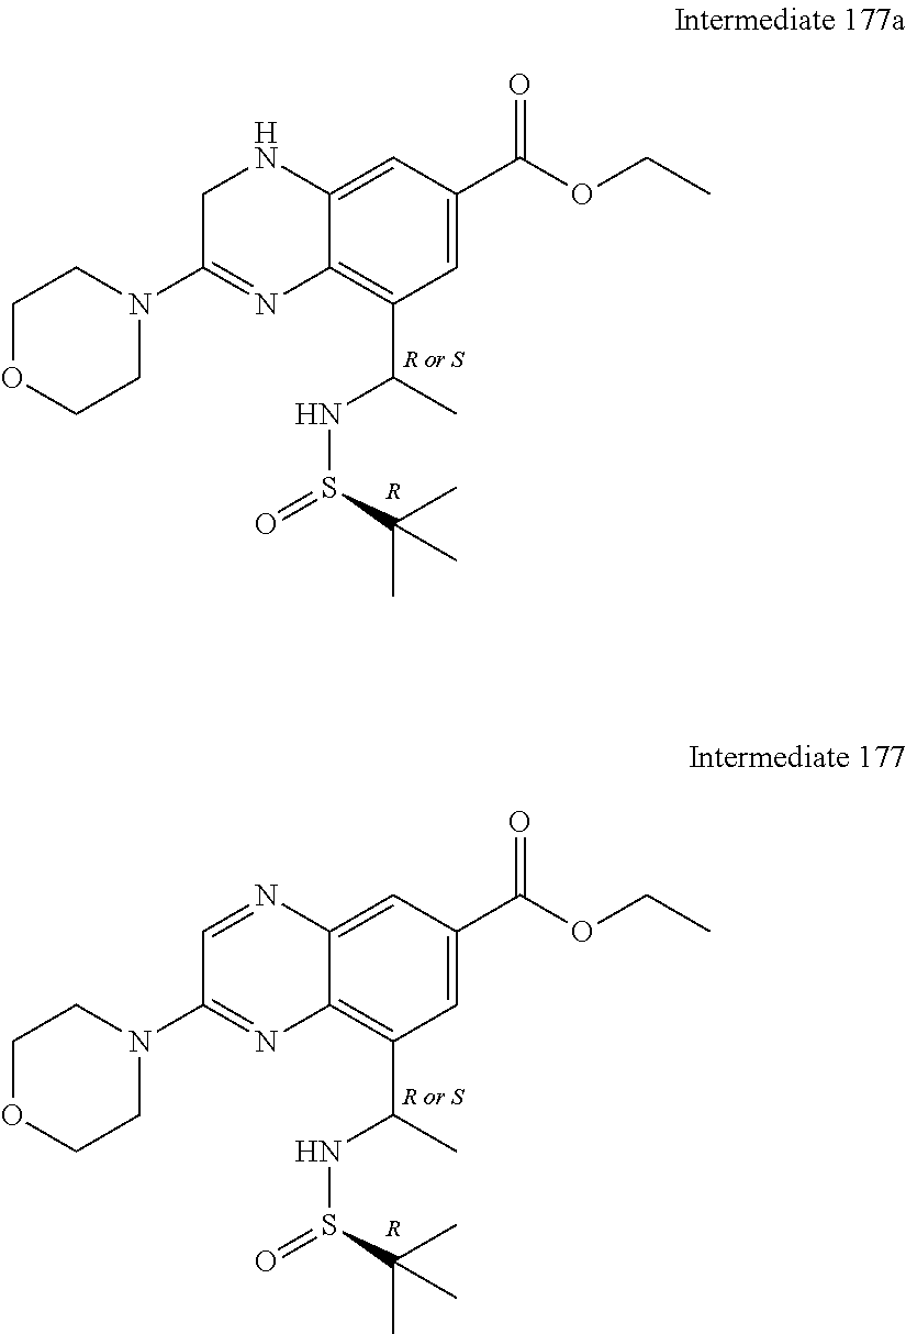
C12=C(C(NS(C(C)(C)C)=O)C)C=C(C(OCC)=O)C=C1NCC(N1CCOCC1)=N2.[R].[R or S].C12=C(C(NS(C(C)(C)C)=O)C)C=C(C(OCC)=O)C=C1N=CC(N1CCOCC1)=N2.[R].[R or S]
